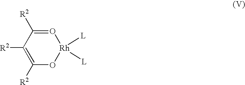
C1([R2])=C([R2])C([R2])=O[Rh]([L])([L])O1
